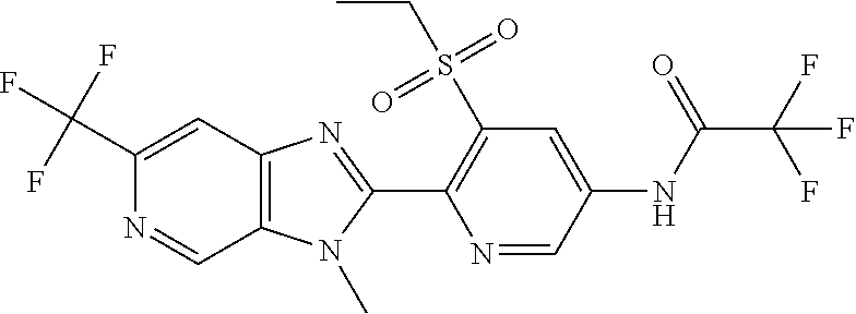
C1(C(F)(F)F)=CC2=C(C=N1)N(C)C(C1=C(S(CC)(=O)=O)C=C(NC(C(F)(F)F)=O)C=N1)=N2
